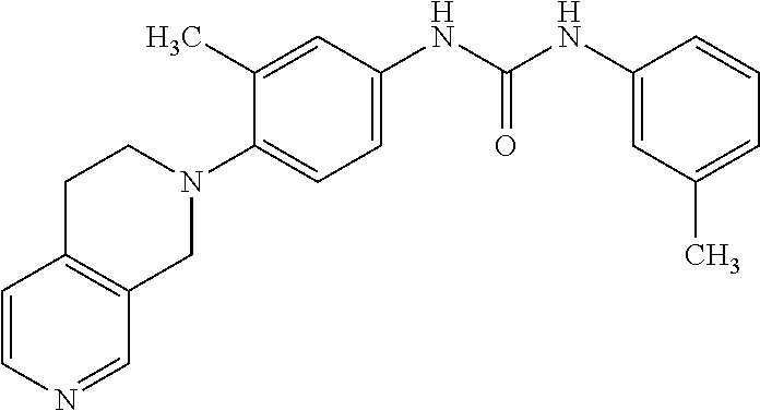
C1=CN=CC2=C1CCN(C1=CC=C(NC(NC3=CC(C)=CC=C3)=O)C=C1C)C2
